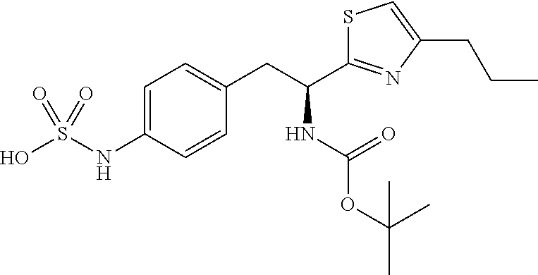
C1=C(NS(O)(=O)=O)C=CC(CC(C2=NC(CCC)=CS2)NC(OC(C)(C)C)=O)=C1
